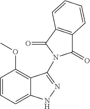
C1=CC=C2C(=C1OC)C(N1C(=O)C3=C(C1=O)C=CC=C3)=NN2
